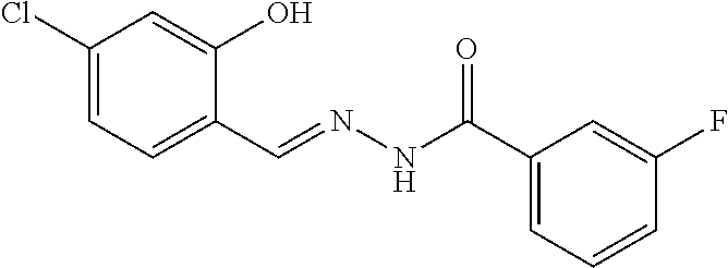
C1(Cl)=CC=C(C=NNC(=O)C2=CC=CC(F)=C2)C(O)=C1
